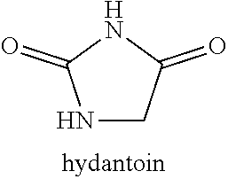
N1C(=O)NCC1=O
